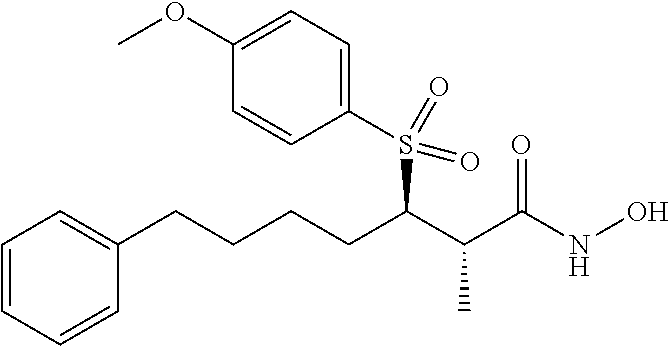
C1=CC=CC(CCCCC(C(C)C(NO)=O)S(C2=CC=C(OC)C=C2)(=O)=O)=C1
